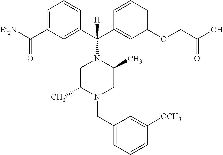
C1=C(C([Et2N])=O)C=C(C(C2=CC(OCC(O)=O)=CC=C2)(N2CC(C)N(CC3=CC=CC([OCH3])=C3)CC2C)[H])C=C1
